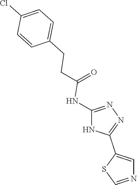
C(=O)(NC1=NN=C(C2=CN=CS2)N1)CCC1=CC=C(Cl)C=C1
